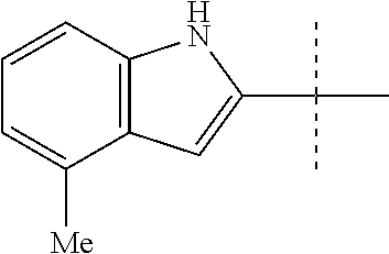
C12=C(C([Me])=CC=C1)C=C(C(C)(C)C)N2
